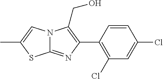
C12=NC(C3=C(Cl)C=C(Cl)C=C3)=C(CO)N1C=C(C)S2
